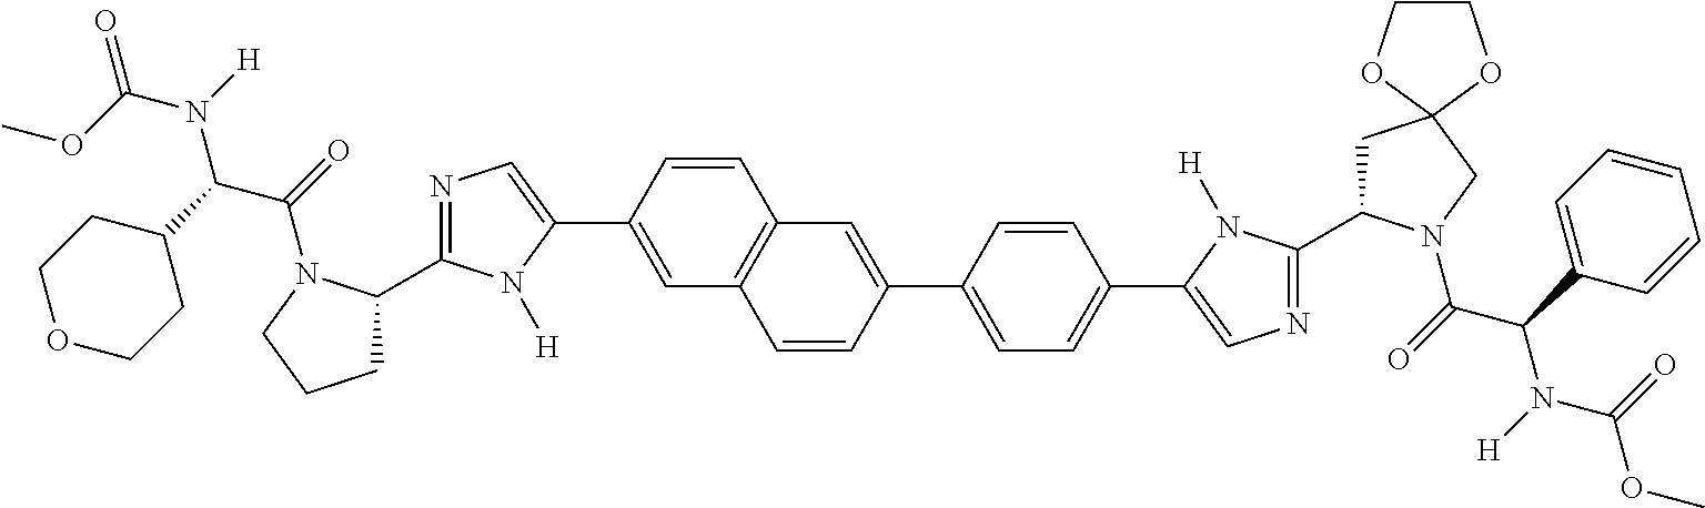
N1=C(C2CCCN2C(=O)C(C2CCOCC2)N(C(OC)=O)[H])N([H])C(C2=CC3=C(C=C2)C=C(C2=CC=C(C4=CN=C(C5CC6(CN5C(=O)C(C5=CC=CC=C5)N([H])C(=O)OC)OCCO6)N4[H])C=C2)C=C3)=C1
